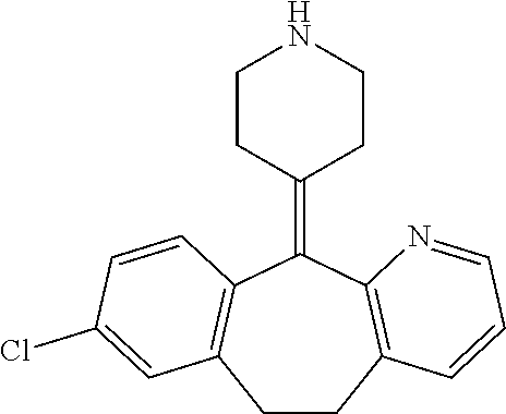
C1CC2=C(C(=C3CCNCC3)C3=C1C=C(Cl)C=C3)N=CC=C2
